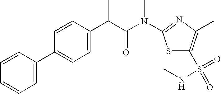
C1=CC=C(C2=CC=C(C(C(N(C3=NC(C)=C(S(=O)(=O)NC)S3)C)=O)C)C=C2)C=C1
